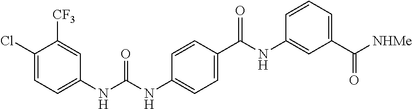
C1(Cl)=CC=C(NC(NC2=CC=C(C(NC3=CC(C([NHMe])=O)=CC=C3)=O)C=C2)=O)C=C1[CF3]
